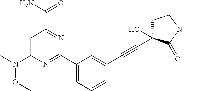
C1=C(N(C)OC)N=C(C2=CC=CC(C#CC3(O)CCN(C)C3=O)=C2)N=C1C(N)=O
